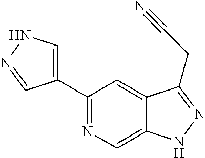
C1(C2=CNN=C2)=NC=C2C(=C1)C(CC#N)=NN2
